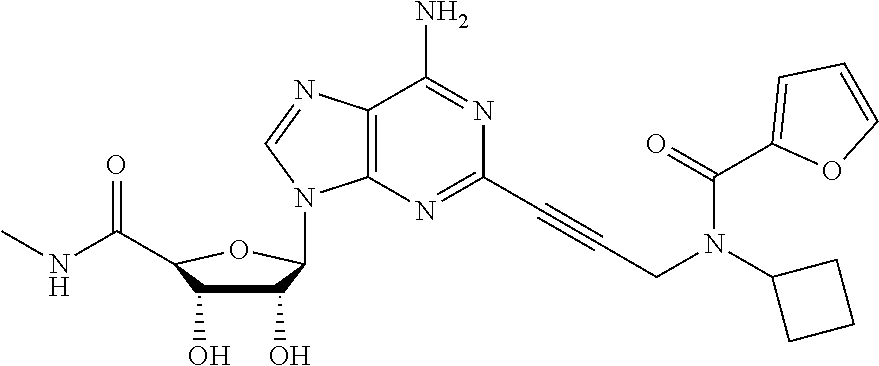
C1(O)C(O)C(C(NC)=O)OC1N1C2=C(C(N)=NC(C#CCN(C(=O)C3=CC=CO3)C3CCC3)=N2)N=C1
